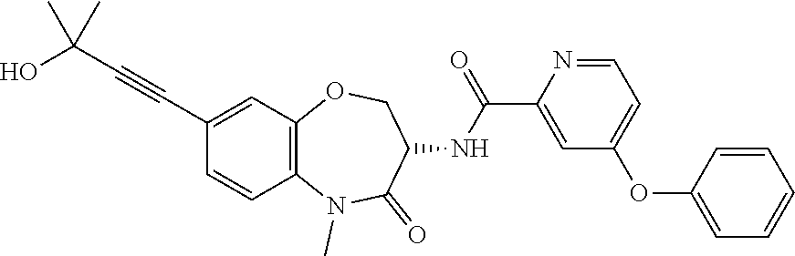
C1(C#CC(O)(C)C)=CC2=C(C=C1)N(C)C(=O)C(NC(=O)C1=CC(OC3=CC=CC=C3)=CC=N1)CO2
